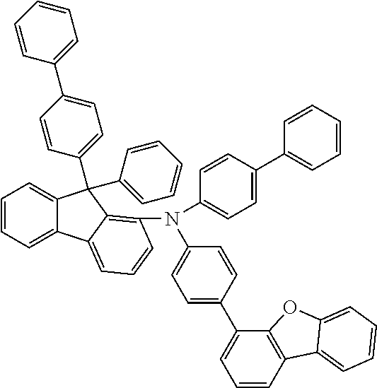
C1=CC=C2C(=C1)C(C1=CC=CC=C1)(C1=CC=C(C3=CC=CC=C3)C=C1)C1=C(N(C3=CC=C(C4=CC=CC=C4)C=C3)C3=CC=C(C4=CC=CC5=C4OC4=CC=CC=C54)C=C3)C=CC=C21
